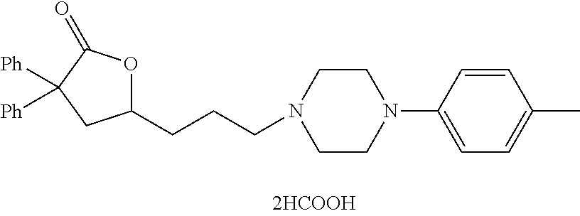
C1([Ph])([Ph])CC(CCCN2CCN(C3=CC=C(C)C=C3)CC2)OC1=O
